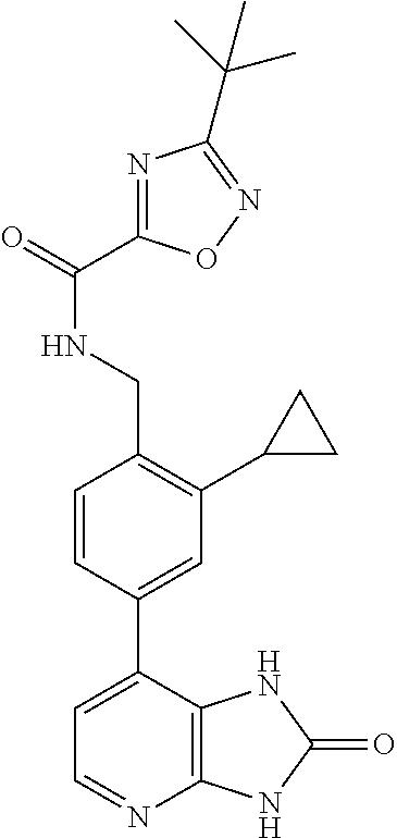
C1=C(C2=CC(C3CC3)=C(CNC(=O)C3=NC(C(C)(C)C)=NO3)C=C2)C2=C(N=C1)NC(=O)N2
